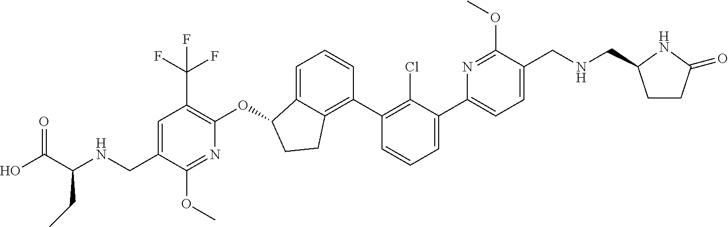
C(C1=CC(C(F)(F)F)=C(OC2C3=CC=CC(C4=C(Cl)C(C5=CC=C(CNCC6CCC(=O)N6)C(OC)=N5)=CC=C4)=C3CC2)N=C1OC)NC(C(O)=O)CC
